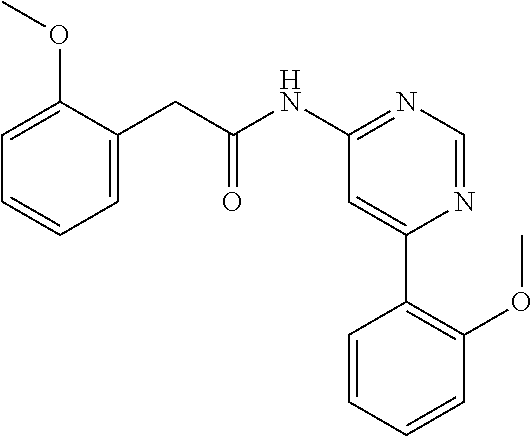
C1=C(CC(NC2=NC=NC(C3=C(OC)C=CC=C3)=C2)=O)C(OC)=CC=C1
